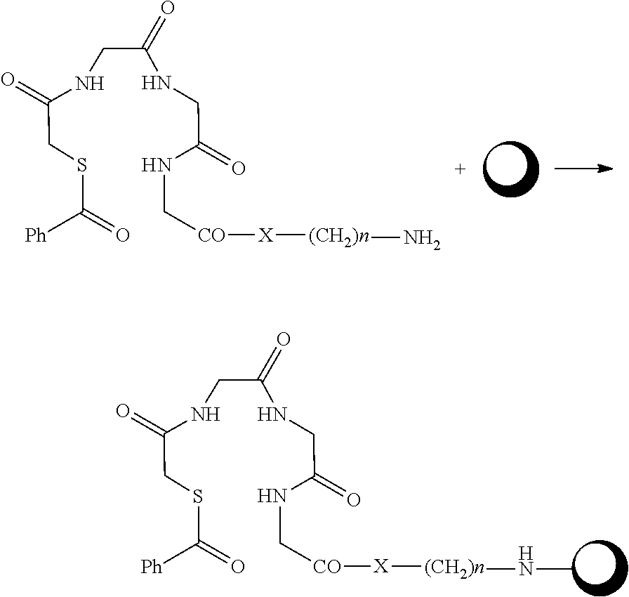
S(CC(NCC(NCC(NC[CO][X][(CH2)n]N)=O)=O)=O)C(=O)[Ph].S(CC(NCC(NCC(NC[CO][X][(CH2)n]NC)=O)=O)=O)C(=O)[Ph]
